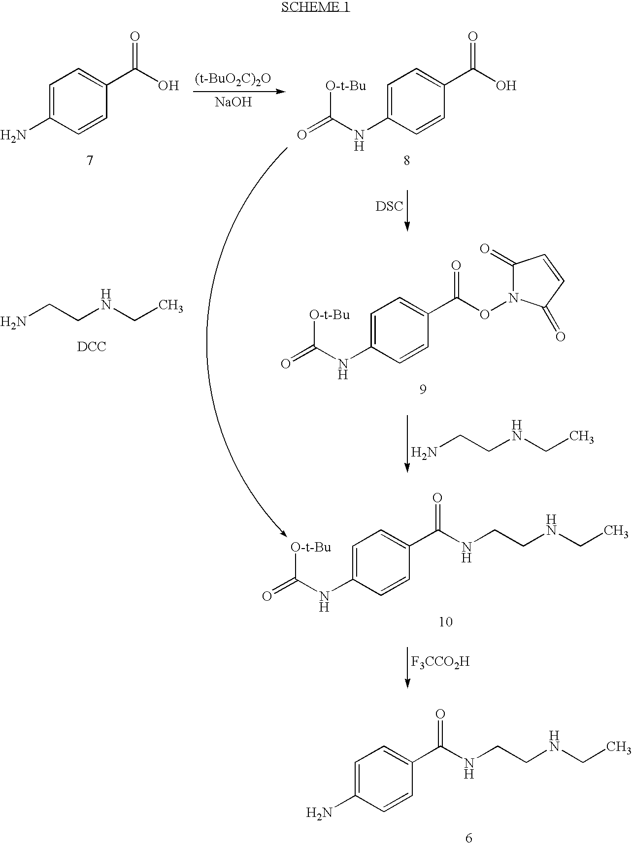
C1=C(N)C=CC(C(NCCNCC)=O)=C1.C1=C(NC(=O)[O-t-Bu])C=CC(C(NCCNCC)=O)=C1.[F3CCO2H].C1=C(NC(=O)[O-t-Bu])C=CC(C(ON2C(=O)C=CC2=O)=O)=C1.NCCNCC.NCCNCC.[DCC].C1=C(N)C=CC(C(O)=O)=C1.[NaOH].C1=C(NC(=O)[O-t-Bu])C=CC(C(O)=O)=C1.[DSC]
